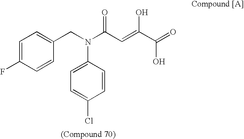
C1=C(F)C=CC(CN(C2=CC=C(Cl)C=C2)C(C=C(C(=O)O)O)=O)=C1
